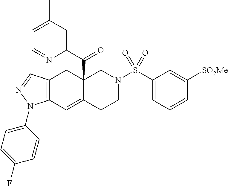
C12(C(C3=CC(C)=CC=N3)=O)C(=CC3=C(C1)C=NN3C1=CC=C(F)C=C1)CCN(S(=O)(=O)C1=CC=CC([SO2Me])=C1)C2
